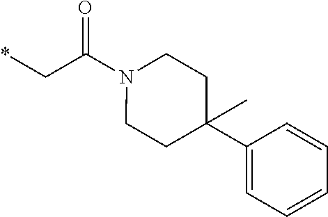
*CC(N1CCC(C2=CC=CC=C2)(C)CC1)=O
